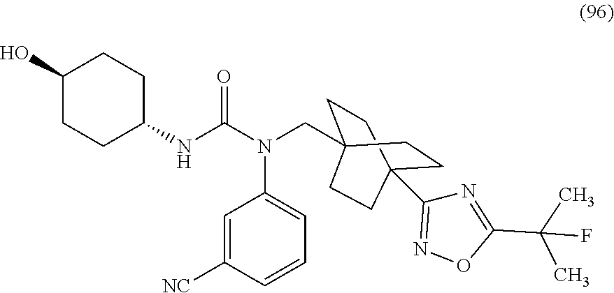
C1=C([NC])C=CC=C1N(C(NC1CCC(O)CC1)=O)CC12CCC(C3=NOC(C(C)(C)F)=N3)(CC1)CC2
